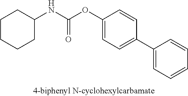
C1(C2=CC=CC=C2)=CC=C(OC(NC2CCCCC2)=O)C=C1
